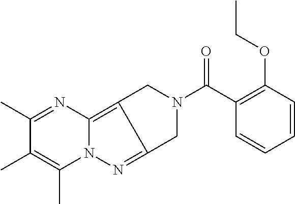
N12C(=C3C(=N1)CN(C(C1=C(OCC)C=CC=C1)=O)C3)N=C(C)C(C)=C2C
